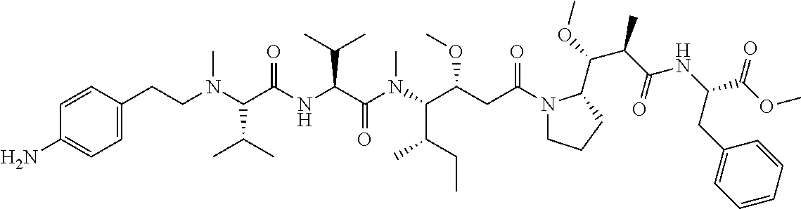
N1(C(CC(C(N(C(C(NC(C(N(CCC2=CC=C(N)C=C2)C)C(C)C)=O)C(C)C)=O)C)C(CC)C)OC)=O)CCCC1C(OC)C(C(NC(C(OC)=O)CC1=CC=CC=C1)=O)C
